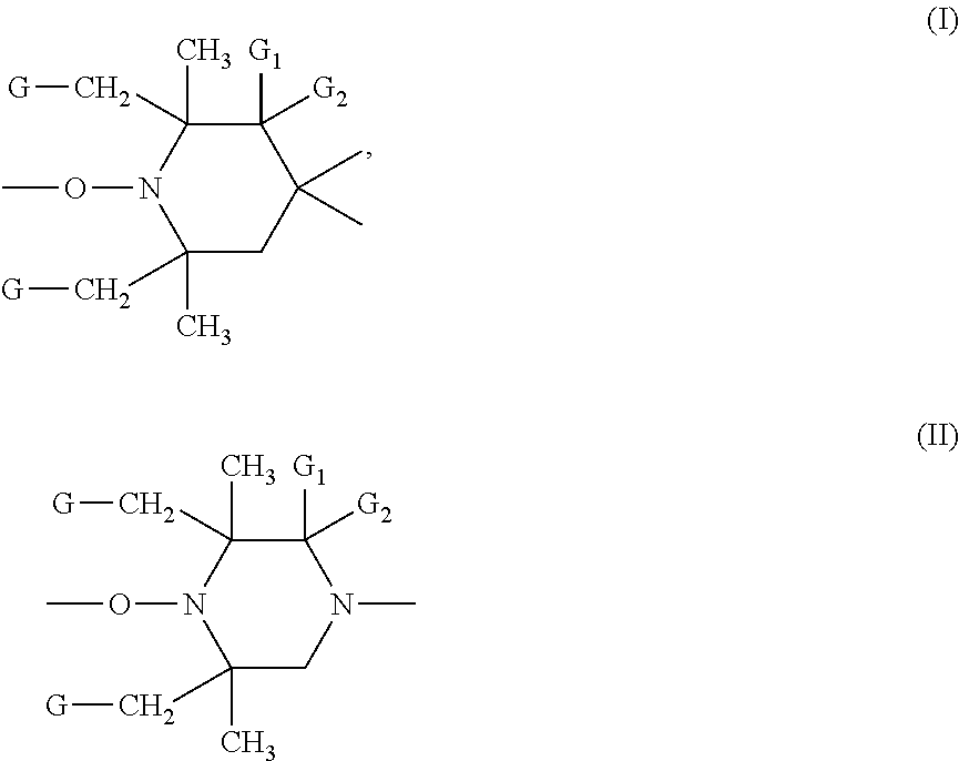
C1([G1])([G2])C(C)(C[G])N(OC)C(C)(C[G])CC1(C)C.C1([G1])([G2])C(C)(C[G])N(OC)C(C)(C[G])CN1C
